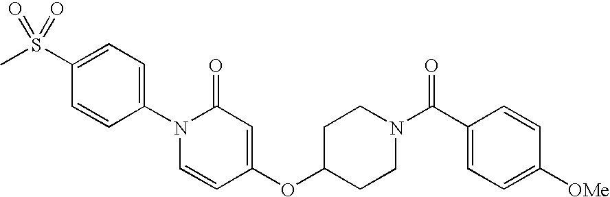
C1=C(S(C)(=O)=O)C=CC(N2C=CC(OC3CCN(C(=O)C4=CC=C([OMe])C=C4)CC3)=CC2=O)=C1
